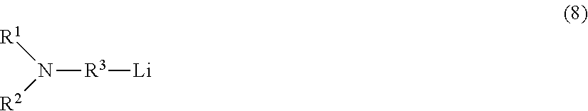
N([R3][Li])([R2])[R1]
